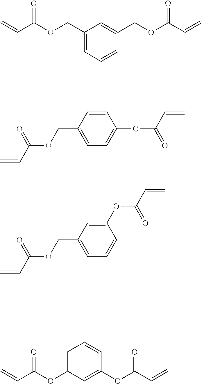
C1(COC(C=C)=O)=CC=CC(COC(C=C)=O)=C1.C1(COC(C=C)=O)=CC=C(OC(=O)C=C)C=C1.C1(COC(C=C)=O)=CC=CC(OC(C=C)=O)=C1.C1=C(OC(C=C)=O)C=C(OC(C=C)=O)C=C1
